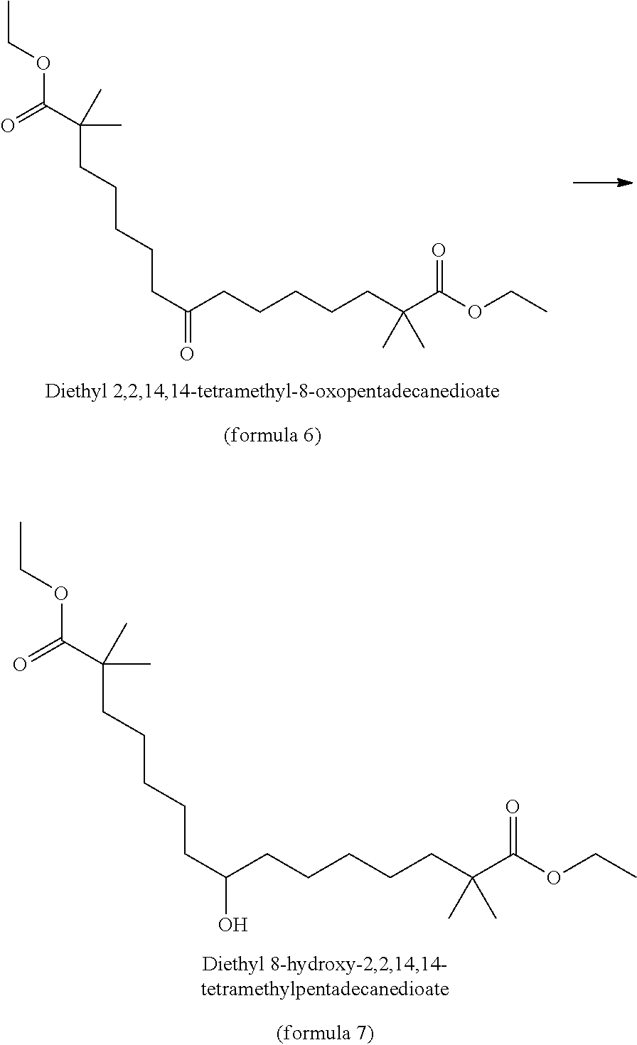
CCOC(C(CCCCCC(CCCCCC(C)(C)C(=O)OCC)O)(C)C)=O.CCOC(C(CCCCCC(CCCCCC(C)(C)C(=O)OCC)=O)(C)C)=O
